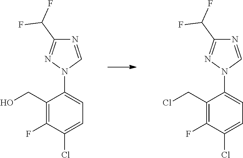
C1(N2C=NC(C(F)F)=N2)=CC=C(Cl)C(F)=C1CCl.C1(N2C=NC(C(F)F)=N2)=CC=C(Cl)C(F)=C1CO
